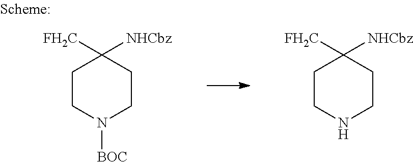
C1CNCCC1([FH2C])[NHCbz].C1CN([BOC])CCC1([FH2C])[NHCbz]
